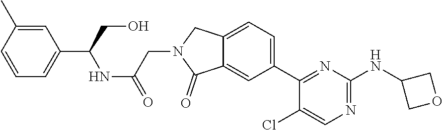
C12=CC(C3=NC(NC4COC4)=NC=C3Cl)=CC=C1CN(CC(NC(C1=CC=CC(C)=C1)CO)=O)C2=O
